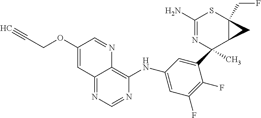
C12=NC=NC(NC3=CC(F)=C(F)C(C4(C)N=C(N)SC5(CF)C4C5)=C3)=C1N=CC(OCC#C)=C2
